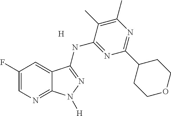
C1(F)=CN=C2C(=C1)C(NC1=NC(C3CCOCC3)=NC(C)=C1C)=NN2[H].[H]
